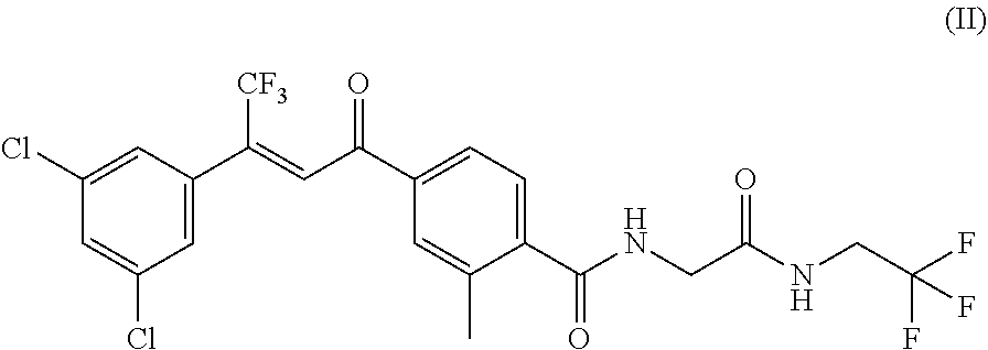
C1(C(=O)NCC(NCC(F)(F)F)=O)=CC=C(C(C=C(C2=CC(Cl)=CC(Cl)=C2)[CF3])=O)C=C1C
